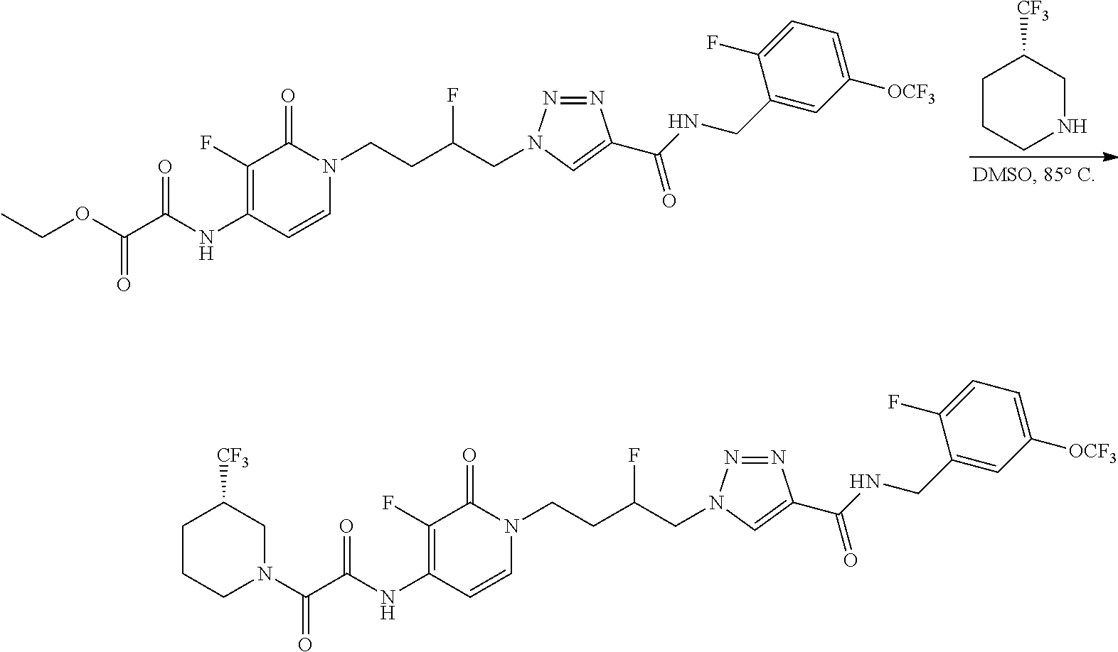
N1(C(C(NC2=C(F)C(=O)N(CCC(CN3N=NC(C(NCC4=CC([OCF3])=CC=C4F)=O)=C3)F)C=C2)=O)=O)CC([CF3])CCC1.O(C(C(NC1=C(F)C(=O)N(CCC(CN2N=NC(C(NCC3=CC([OCF3])=CC=C3F)=O)=C2)F)C=C1)=O)=O)CC.C1CCNCC1[CF3]
